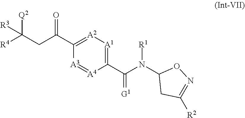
[A2]1=C(C(=O)CC([R4])([Q2])[R3])[A3]=[A4]C(C(N(C2CC([R2])=NO2)[R1])=[G1])=[A1]1
